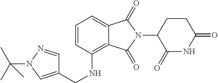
C1=C2C(=C(NCC3=CN(C(C)(C)C)N=C3)C=C1)C(=O)N(C1C(=O)NC(=O)CC1)C2=O
